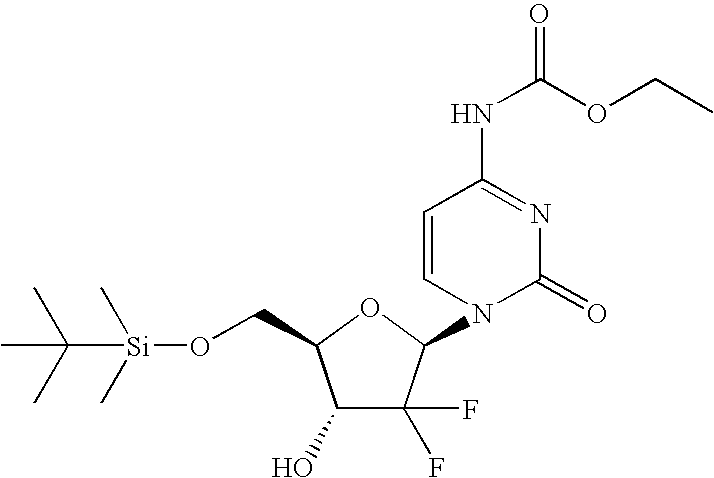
C1(O)C(F)(F)C(N2C(=O)N=C(NC(OCC)=O)C=C2)OC1CO[Si](C)(C)C(C)(C)C
